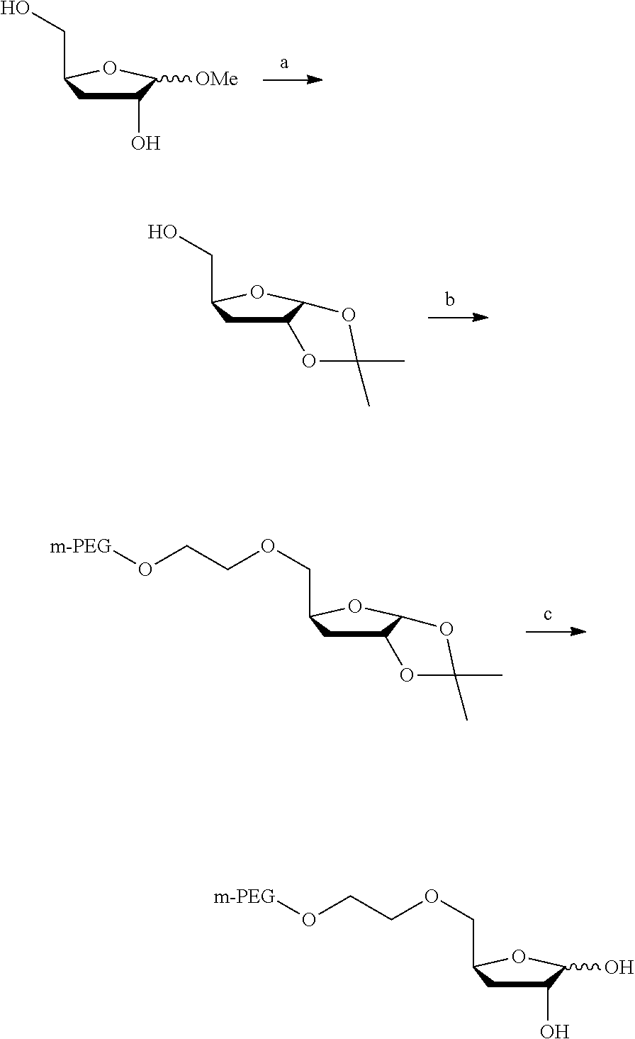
C1(O)CC(CO)OC1[OMe].C12CC(CO)OC1OC(C)(C)O2.C12CC(COCCO[m-PEG])OC1OC(C)(C)O2.C1(O)CC(COCCO[m-PEG])OC1O
